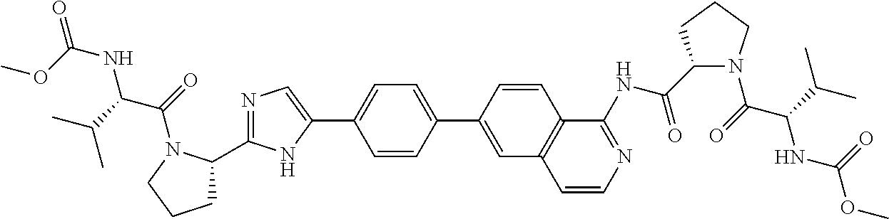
C1=CC(C2=CC3=C(C=C2)C(NC(=O)C2N(C(C(NC(=O)OC)C(C)C)=O)CCC2)=NC=C3)=CC=C1C1=CN=C(C2CCCN2C(C(NC(OC)=O)C(C)C)=O)N1
